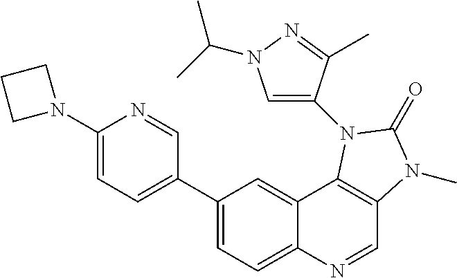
C1(C2=CC=C(N3CCC3)N=C2)=CC=C2C(=C1)C1=C(C=N2)N(C)C(=O)N1C1=CN(C(C)C)N=C1C
